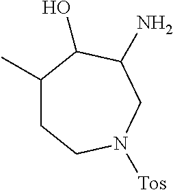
C1(C)CCN([Tos])CC(N)C1O
